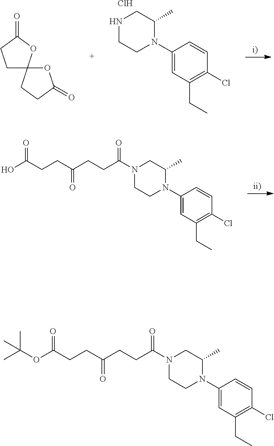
C(C(N1CC(C)N(C2=CC(CC)=C(Cl)C=C2)CC1)=O)CC(CCC(OC(C)(C)C)=O)=O.N1CC(C)N(C2=CC(CC)=C(Cl)C=C2)CC1.Cl.C1C2(OC(=O)C1)OC(=O)CC2.C(C(N1CC(C)N(C2=CC(CC)=C(Cl)C=C2)CC1)=O)CC(CCC(O)=O)=O
